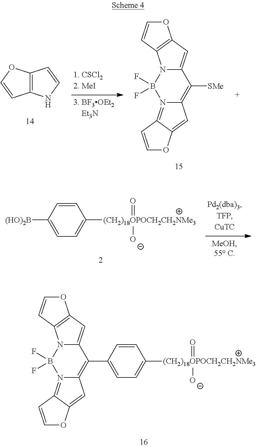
C12=C(OC=C1)C=CN2.C1([SMe])=C2N(=C3C(=C2)OC=C3)B(F)(F)N2C1=CC1=C2C=CO1.[(CH2)18OPOCH2CH2NMe3]([O-])(=O)C1=CC=C([(HO)2B])C=C1.[(CH2)18OPOCH2CH2NMe3]([O-])(=O)C1=CC=C(C2=C3N(=C4C(=C3)OC=C4)B(F)(F)N3C2=CC2=C3C=CO2)C=C1
